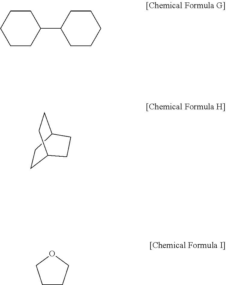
C1CCCCC1C1CCCCC1.C1CC2CCC1CC2.C1CCOC1
